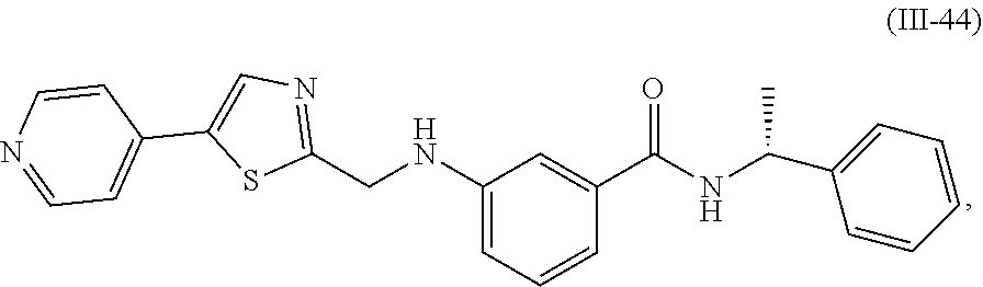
C(NC1=CC=CC(C(NC(C2=CC=CC=C2)C)=O)=C1)C1=NC=C(C2=CC=NC=C2)S1
